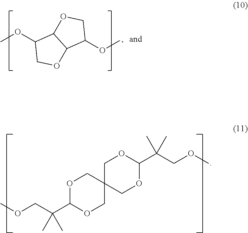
O1C(C(COC)(C)C)OCC2(C1)COC(C(COC)(C)C)OC2.COC1COC2C1OCC2OC
